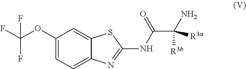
C1(OC(F)(F)F)=CC=C2C(=C1)SC(NC(C(N)([R3b])[R3a])=O)=N2
